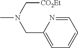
C1=NC(CN(C)C[CO2Et])=CC=C1
